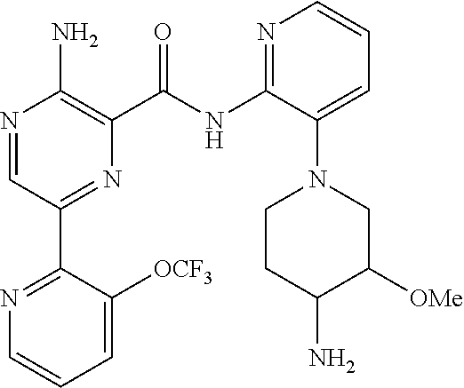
N1=CC(C2=NC=CC=C2[OCF3])=NC(C(NC2=NC=CC=C2N2CCC(N)C([OMe])C2)=O)=C1N
